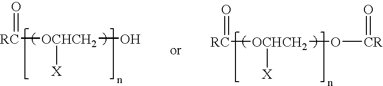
[RC]([OCHCH2](O)[X])=O.[RC]([OCHCH2](O[CR]=O)[X])=O
